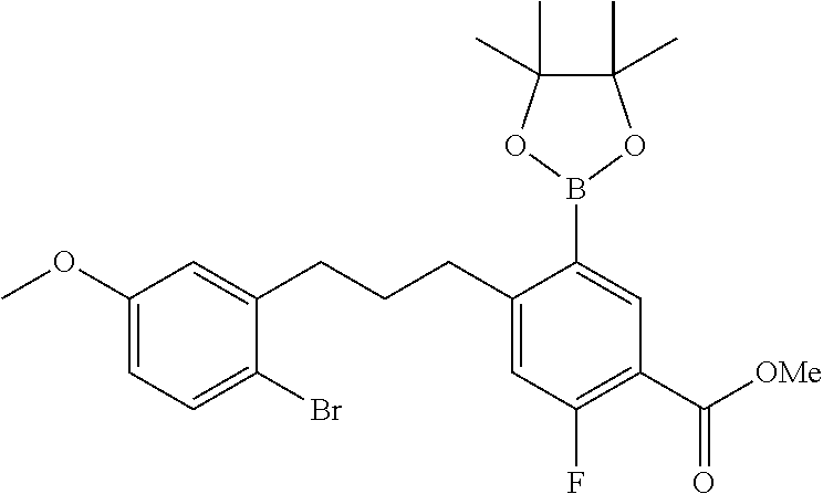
C1(OC)=CC=C(Br)C(CCCC2=CC(F)=C(C([OMe])=O)C=C2B2OC(C)(C)C(C)(C)O2)=C1
